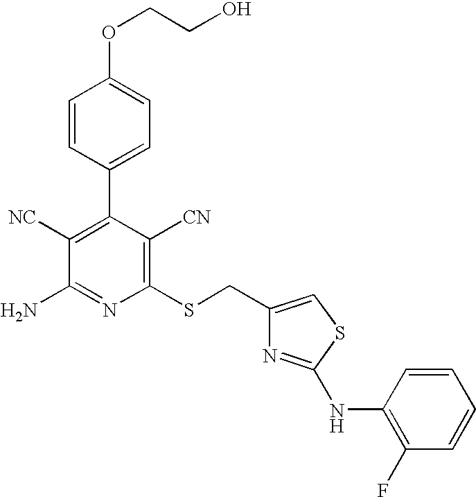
C1=CC(C2=C([NC])C(N)=NC(SCC3=CSC(NC4=C(F)C=CC=C4)=N3)=C2[CN])=CC=C1OCCO
